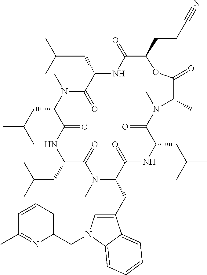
C(C1C(=O)NC(CC(C)C)C(=O)N(C)C(CC(C)C)C(=O)NC(CC(C)C)C(=O)N(C)C(CC2=CN(CC3=CC=CC(C)=N3)C3=CC=CC=C23)C(=O)NC(CC(C)C)C(=O)N(C)C(C)C(=O)O1)CC#N
